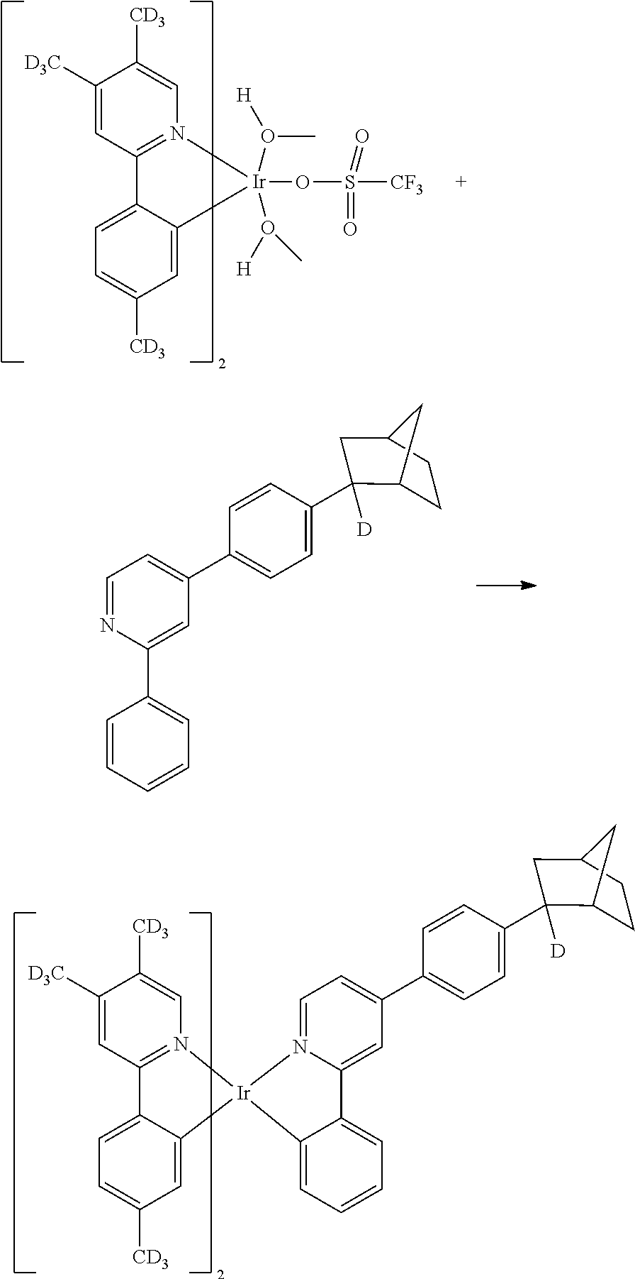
C1=C([D3C])C([CD3])=CN2=C1C1=CC=C([CD3])C=C1[Ir]2(OS([CF3])(=O)=O)(O([H])C)O(C)[H].C1C2CC(CC2(C2=CC=C(C3=CC=NC(C4=CC=CC=C4)=C3)C=C2)[D])C1.C1([D3C])=CC2=N([Ir]3(C4=CC([CD3])=CC=C24)C2=CC=CC=C2C2=CC(C4=CC=C(C5([D])C6CCC(C5)C6)C=C4)=CC=N32)C=C1[CD3]
